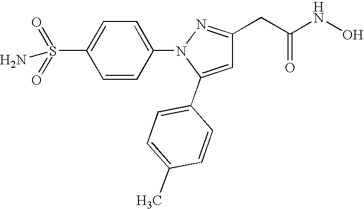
C1=C(C2=CC=C(C)C=C2)N(C2=CC=C(S(=O)(=O)N)C=C2)N=C1CC(NO)=O
